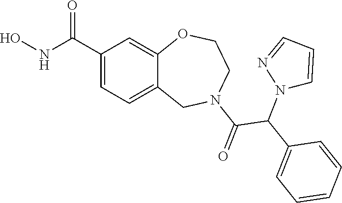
C1(C(NO)=O)=CC=C2C(=C1)OCCN(C(=O)C(C1=CC=CC=C1)N1C=CC=N1)C2
